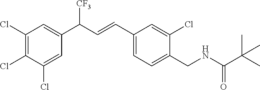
C1(Cl)=C(Cl)C(Cl)=CC(C(C=CC2=CC=C(CNC(C(C)(C)C)=O)C(Cl)=C2)[CF3])=C1
